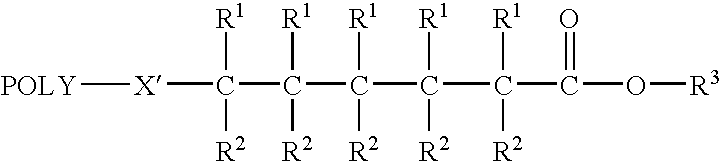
C([X][POLY])([R1])([R2])C([R1])([R2])C([R1])([R2])C([R1])([R2])CC(C(O[R3])=O)([R1])[R2]
